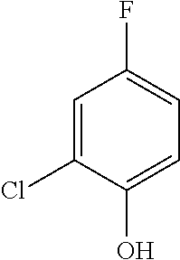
C1=C(Cl)C(O)=CC=C1F
